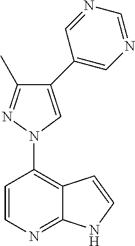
C12=C(N3C=C(C4=CN=CN=C4)C(C)=N3)C=CN=C1NC=C2
